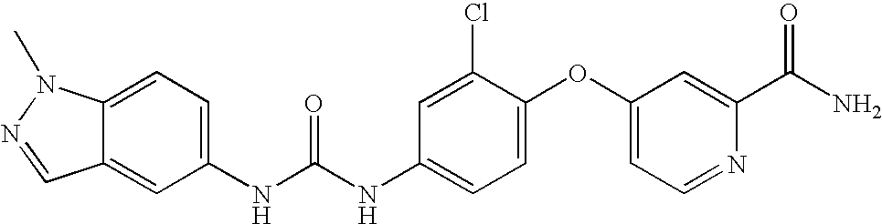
C12=CC(NC(NC3=CC=C(OC4=CC=NC(C(=O)N)=C4)C(Cl)=C3)=O)=CC=C1N(C)N=C2
